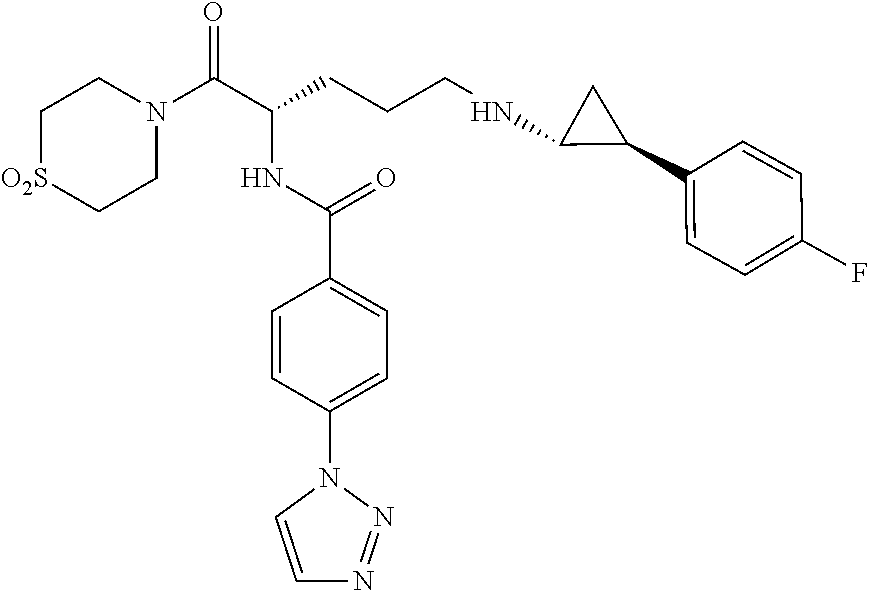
C1[O2S]CCN(C(C(CCCNC2C(C3=CC=C(F)C=C3)C2)NC(C2=CC=C(N3C=CN=N3)C=C2)=O)=O)C1
